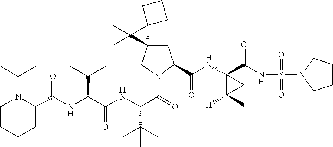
C(C(NC(C(=O)N1CC2(CC1C(=O)NC1(C(=O)NS(=O)(=O)N3CCCC3)C([H])(CC)C1)C1(C2(C)C)CCC1)C(C)(C)C)=O)(C(C)(C)C)NC(=O)C1N(C(C)C)CCCC1
